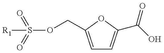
S(OCC1=CC=C(C(O)=O)O1)(=O)(=O)[R1]
